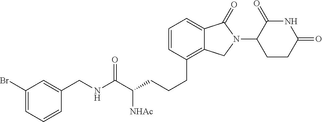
C(CCC1=C2C(=CC=C1)C(=O)N(C1C(=O)NC(=O)CC1)C2)C(C(NCC1=CC(Br)=CC=C1)=O)[NHAc]
